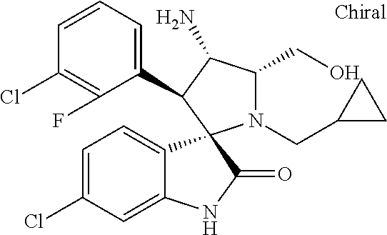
C1(Cl)=C(F)C(C2C(N)C(CO)N(CC3CC3)C23C2=CC=C(Cl)C=C2NC3=O)=CC=C1
